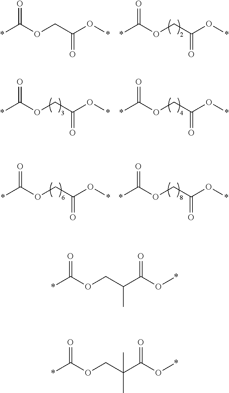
O=C(OCC(O*)=O)*.O=C(OCC(O*)=O)*.O=C(OCC(O*)=O)*.O=C(OCC(O*)=O)*.O=C(OCC(O*)=O)*.O=C(OCC(O*)=O)*.O=C(OCC(C(O*)=O)C)*.O=C(OCC(C(O*)=O)(C)C)*
